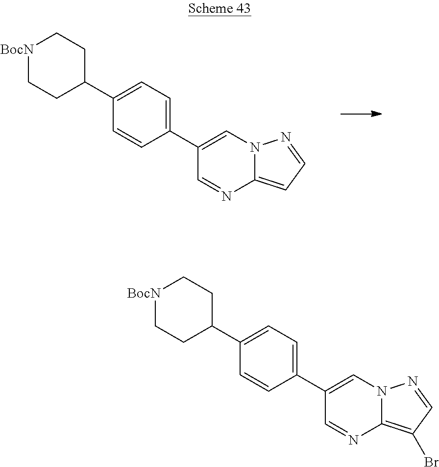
[BocN]1CCC(C2=CC=C(C3=CN4C(=CC=N4)N=C3)C=C2)CC1.[BocN]1CCC(C2=CC=C(C3=CN4C(=C(Br)C=N4)N=C3)C=C2)CC1
